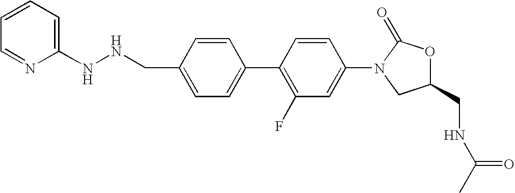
C1(CNNC2=CC=CC=N2)=CC=C(C2=C(F)C=C(N3CC(CNC(C)=O)OC3=O)C=C2)C=C1
